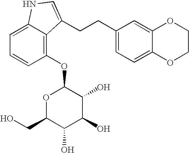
C1(OC2OC(CO)C(O)C(O)C2O)=C2C(=CC=C1)NC=C2CCC1=CC=C2C(=C1)OCCO2
